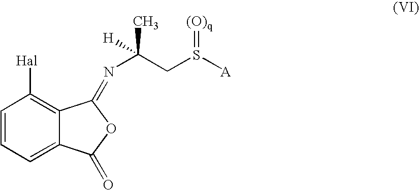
C1=CC=C2C(=C1[Hal])C(=NC(CS([A])=[(O)q])(C)[H])OC2=O
